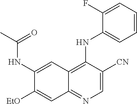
C1(NC(C)=O)=CC2=C(NC3=CC=CC=C3F)C([CN])=CN=C2C=C1[OEt]
